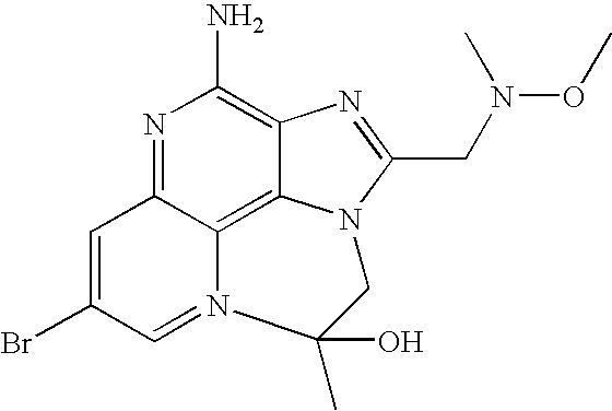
N1=C2C3=C4C(=C1N)N=C(CN(OC)C)N4CC(C)(O)N3=CC(Br)=C2
